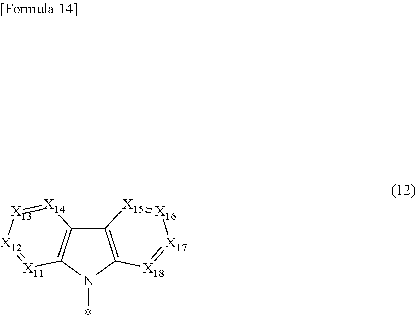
C12=C(N(*)C3=C1[X15]=[X16][X17]=[X18]3)[X11]=[X12][X13]=[X14]2
